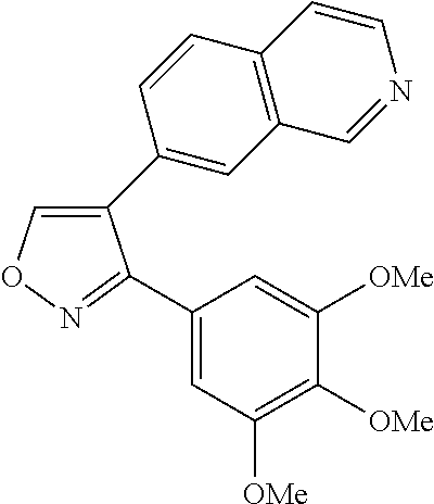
C1(C2=CC3=C(C=C2)C=CN=C3)=CON=C1C1=CC([OMe])=C([OMe])C([OMe])=C1
